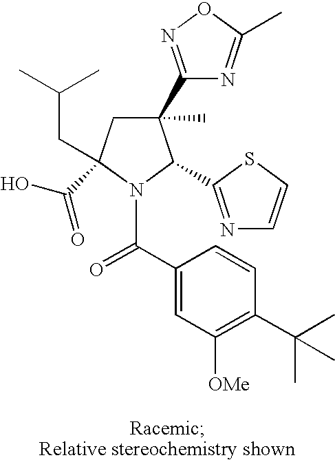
C1(C2=NOC(C)=N2)(C)CC(C(O)=O)(CC(C)C)N(C(C2=CC([OMe])=C(C(C)(C)C)C=C2)=O)C1C1=NC=CS1
